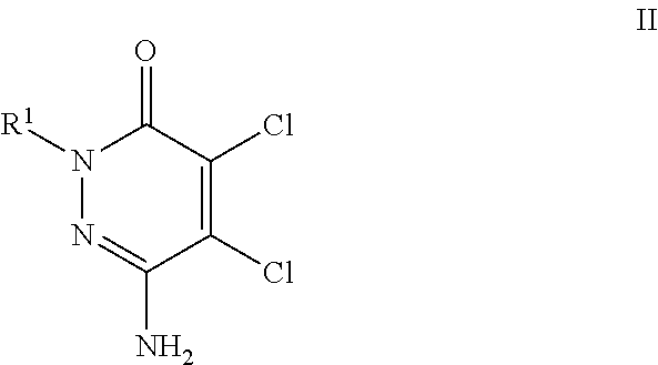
N1([R1])N=C(N)C(Cl)=C(Cl)C1=O
